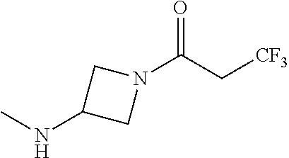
C1(NC)CN(C(C[CF3])=O)C1
